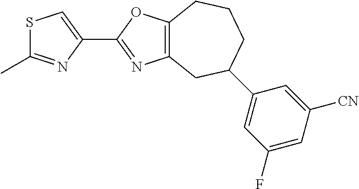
C12=C(OC(C3=CSC(C)=N3)=N1)CCCC(C1=CC(F)=CC([CN])=C1)C2
